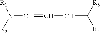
N(C=CC=C([R3])[R4])([R2])[R1]
